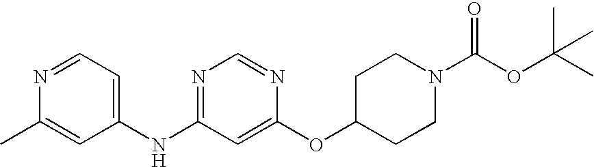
N1=CC=C(NC2=NC=NC(OC3CCN(C(OC(C)(C)C)=O)CC3)=C2)C=C1C
